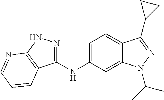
C1(NC2=CC=C3C(=C2)N(C(C)C)N=C3C2CC2)=NNC2=C1C=CC=N2
